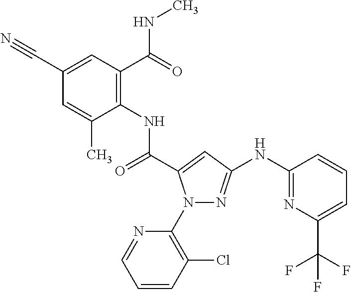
N1(C2=C(Cl)C=CC=N2)N=C(NC2=NC(C(F)(F)F)=CC=C2)C=C1C(=O)NC1=C(C(NC)=O)C=C(C#N)C=C1C
